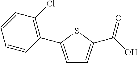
C1=C(C2=C(Cl)C=CC=C2)SC(C(O)=O)=C1
